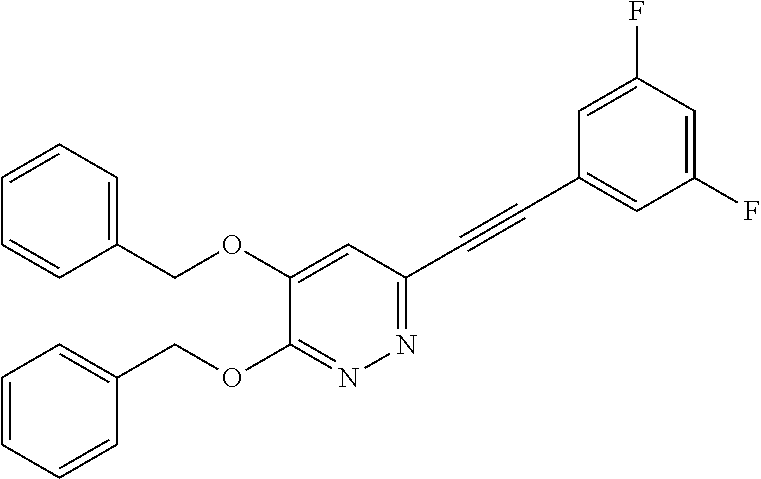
C1=C(OCC2=CC=CC=C2)C(OCC2=CC=CC=C2)=NN=C1C#CC1=CC(F)=CC(F)=C1
